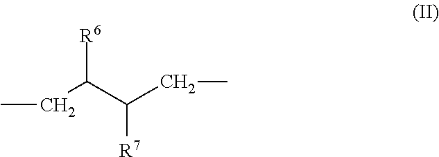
CCC(C(CC)[R7])[R6]
